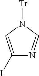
C1(I)=CN([Tr])C=N1
